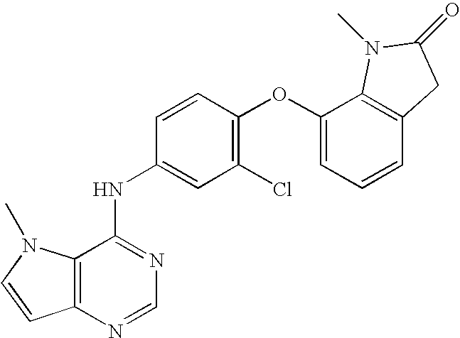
C12=C(N=CN=C1NC1=CC(Cl)=C(OC3=CC=CC4=C3N(C)C(=O)C4)C=C1)C=CN2C
